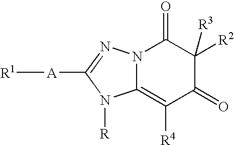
C12=C([R4])C(=O)C([R2])([R3])C(=O)N1N=C([A][R1])N2[R]
